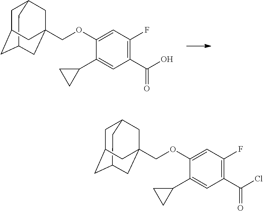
C12CC3CC(C1)CC(COC1=CC(F)=C(C(O)=O)C=C1C1CC1)(C3)C2.C12CC3CC(C1)CC(COC1=CC(F)=C(C(Cl)=O)C=C1C1CC1)(C3)C2
